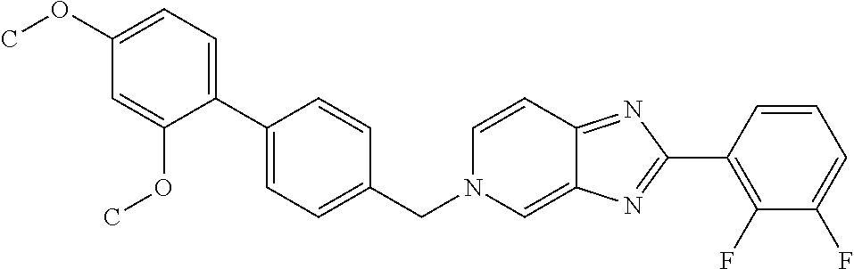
C1(OC)=CC=C(C2=CC=C(CN3C=C4C(=NC(C5=C(F)C(F)=CC=C5)=N4)C=C3)C=C2)C(OC)=C1
